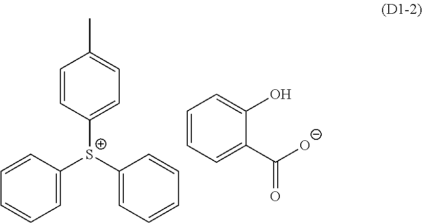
C1([S+](C2=CC=CC=C2)C2=CC=C(C)C=C2)=CC=CC=C1.C1=CC=C(C([O-])=O)C(O)=C1
